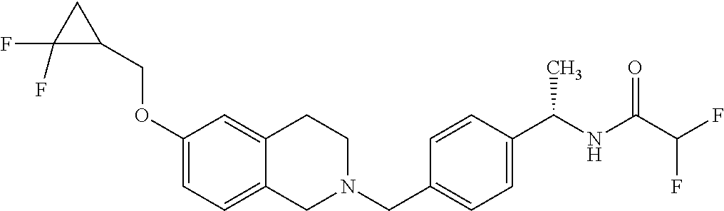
C1(OCC2CC2(F)F)=CC=C2C(=C1)CCN(CC1=CC=C(C(NC(=O)C(F)F)C)C=C1)C2
